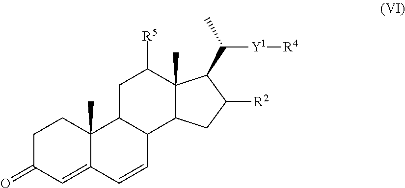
C1C(=O)C=C2C(C)(C1)C1C(C=C2)C2C(C)(C([R5])C1)C(C(C)[Y1][R4])C([R2])C2
